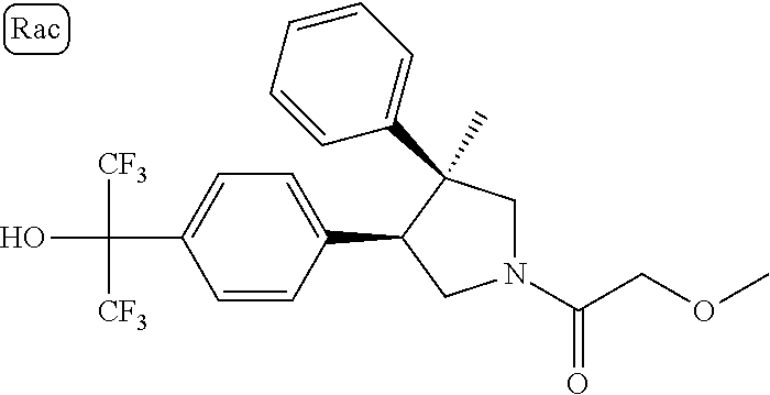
C(C1=CC=C(C2CN(C(=O)COC)CC2(C)C2=CC=CC=C2)C=C1)(O)([CF3])[CF3]
